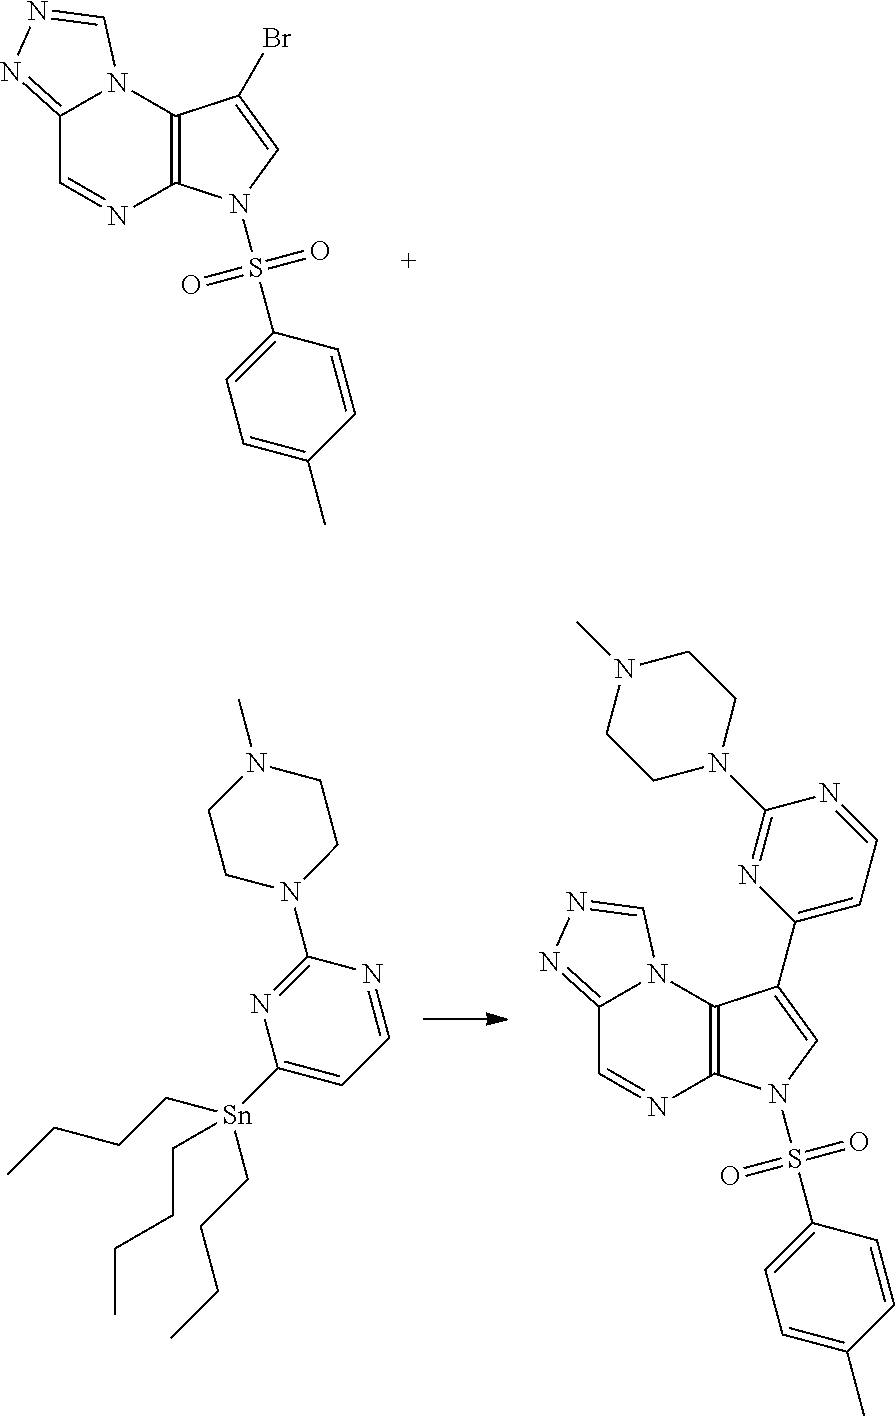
C12=C(N3C(=NN=C3)C=N1)C(Br)=CN2S(C1=CC=C(C)C=C1)(=O)=O.C1([Sn](CCCC)(CCCC)CCCC)=CC=NC(N2CCN(C)CC2)=N1.C12=C(N3C(=NN=C3)C=N1)C(C1=CC=NC(N3CCN(C)CC3)=N1)=CN2S(C1=CC=C(C)C=C1)(=O)=O
